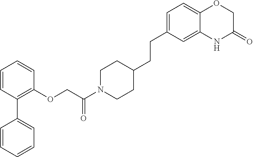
C1=CC(C2=CC=CC=C2)=C(OCC(N2CCC(CCC3=CC=C4C(=C3)NC(=O)CO4)CC2)=O)C=C1
